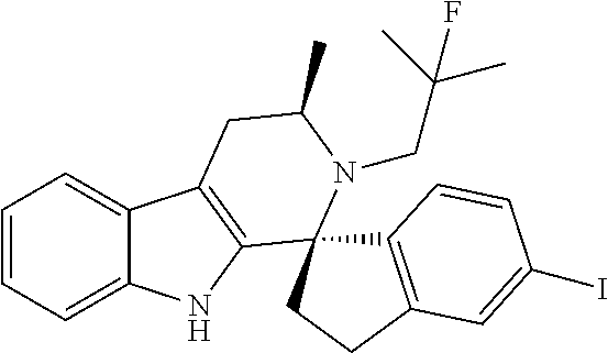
C1=CC=C2C(=C1)C1=C(N2)C2(N(CC(C)(C)F)C(C)C1)C1=C(CC2)C=C(I)C=C1
